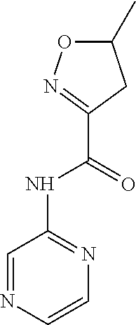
N1=CC(NC(C2=NOC(C)C2)=O)=NC=C1
